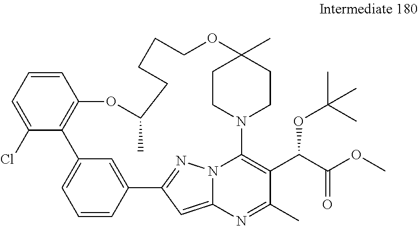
C1=CC=C(Cl)C2=C1OC(C)CCCCOC1(C)CCN(C3=C(C(C(OC)=O)OC(C)(C)C)C(C)=NC4=CC(=NN43)C3=CC2=CC=C3)CC1
